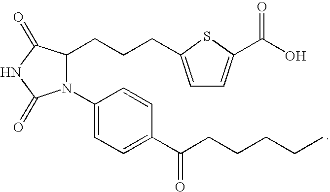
C1=C(N2C(CCCC3=CC=C(C(O)=O)S3)C(=O)NC2=O)C=CC(C(CCCCC)=O)=C1
